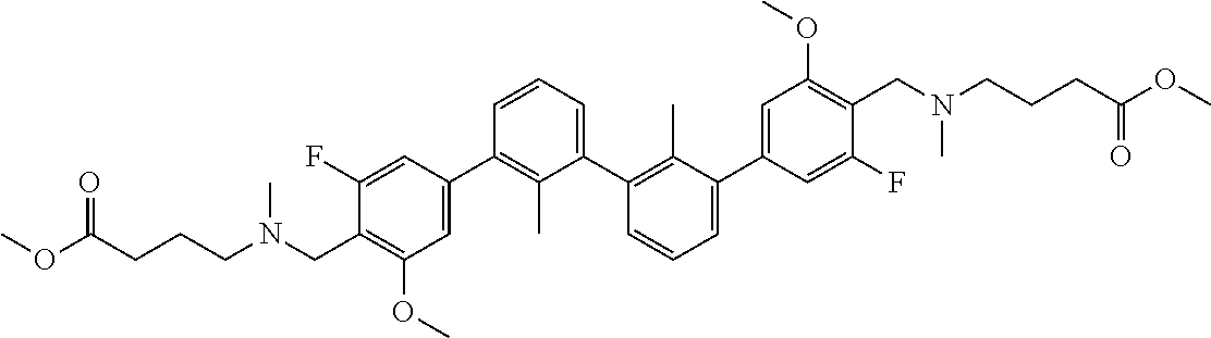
C1(C2=CC(OC)=C(CN(CCCC(OC)=O)C)C(F)=C2)=C(C)C(C2=C(C)C(C3=CC(OC)=C(CN(CCCC(OC)=O)C)C(F)=C3)=CC=C2)=CC=C1
